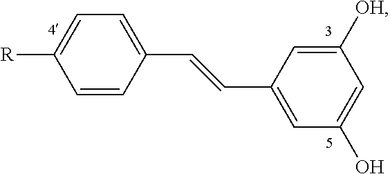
C1=C(C=CC2=CC(O)=CC([OH])=C2)C=CC([R])=C1
